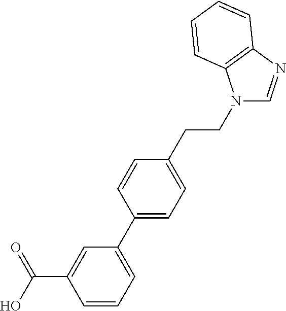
C1=C(C2=CC=C(CCN3C=NC4=C3C=CC=C4)C=C2)C=C(C(O)=O)C=C1
